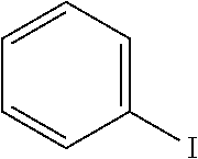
C1=CC=C(I)C=C1
